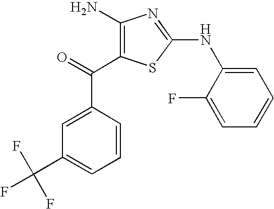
C1=C(C(=O)C2=C(N)N=C(NC3=CC=CC=C3F)S2)C=CC=C1C(F)(F)F
